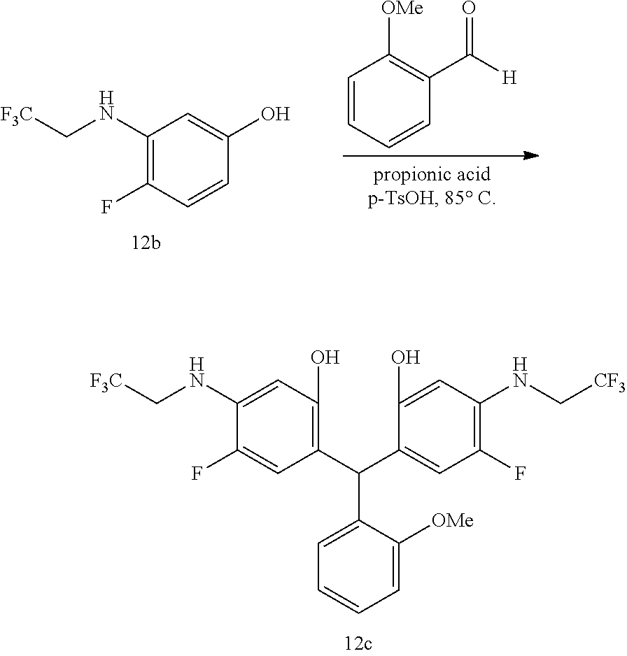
C1(NC[F3C])=C(F)C=CC(O)=C1.C1=CC=CC(C(=O)[H])=C1[OMe].C1(NC[F3C])=CC(O)=C(C(C2=CC=CC=C2[OMe])C2=CC(F)=C(NC[CF3])C=C2O)C=C1F
